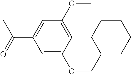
C1(OC)=CC(OCC2CCCCC2)=CC(C(C)=O)=C1
